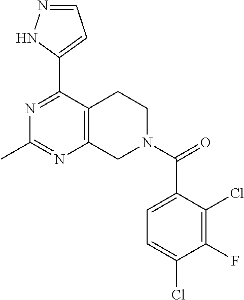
O=C(N1CC2=C(CC1)C(C1=CC=NN1)=NC(C)=N2)C1=CC=C(Cl)C(F)=C1Cl
